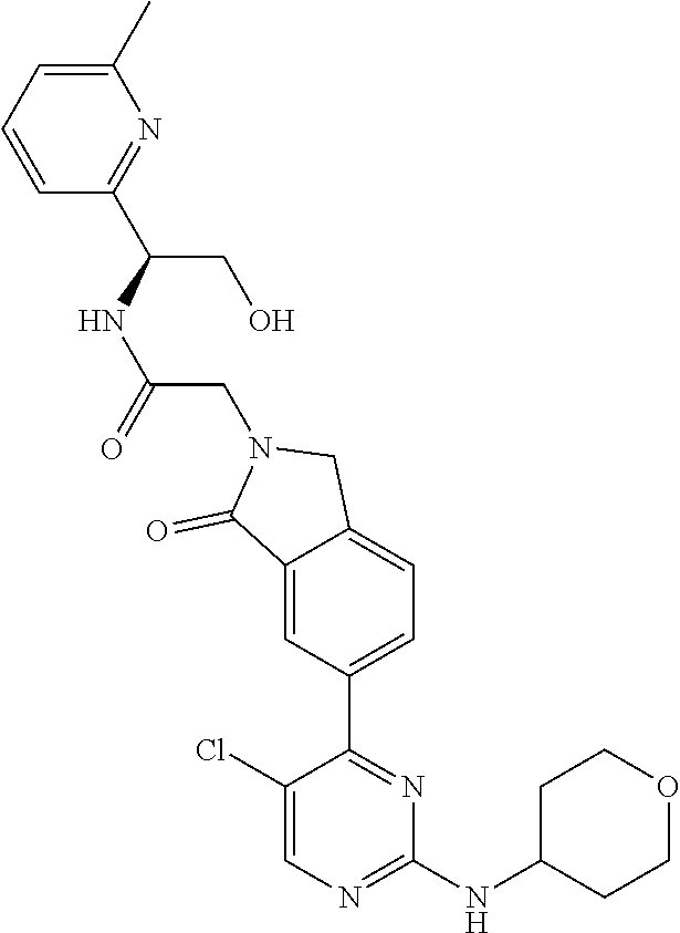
C1(Cl)=CN=C(NC2CCOCC2)N=C1C1=CC=C2C(=C1)C(=O)N(CC(NC(CO)C1=NC(C)=CC=C1)=O)C2
